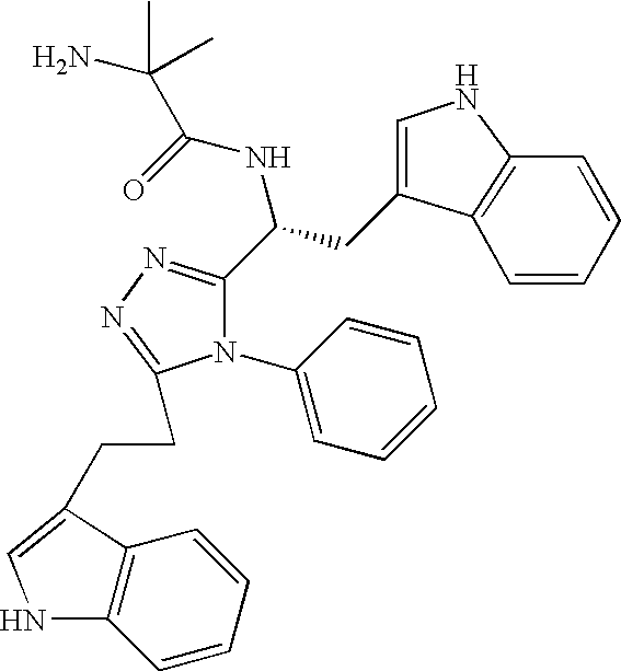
C(C(=O)NC(C1=NN=C(CCC2=CNC3=C2C=CC=C3)N1C1=CC=CC=C1)CC1=CNC2=C1C=CC=C2)(C)(N)C
